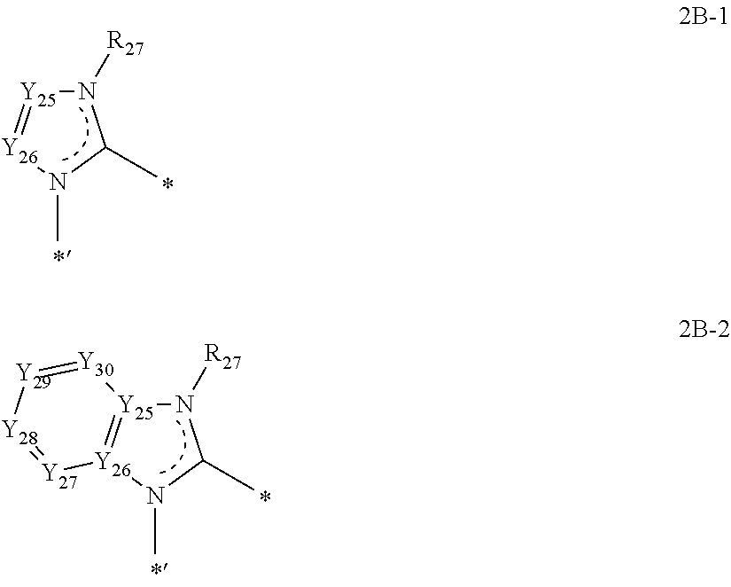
N1([R27])[Y25]=[Y26]N(C)C1C.N1([R27])[Y25]2=[Y26](N(C)C1C)[Y27]=[Y28][Y29]=[Y30]2
